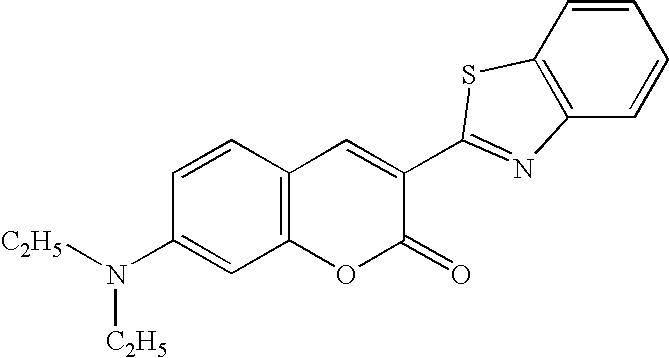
C1=CC2=C(C=C1N([C2H5])[C2H5])OC(=O)C(C1=NC3=C(C=CC=C3)S1)=C2
